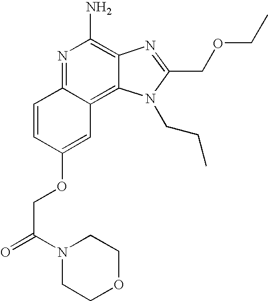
C1=CC(OCC(=O)N2CCOCC2)=CC2=C3C(=C(N)N=C12)N=C(COCC)N3CCC
